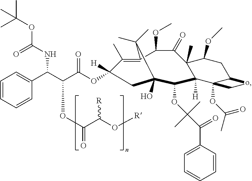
C1(C)=C2C(OC)C(=O)C3(C)C(OC)CC4C(OC(C)=O)(C3([H])C(OC(C)(C)C(C3=CC=CC=C3)=O)C(O)(CC1([H])OC(C(C(C1=CC=CC=C1)NC(OC(C)(C)C)=O)OC(=O)C(O[R])[R])=O)C2(C)C)Co4
